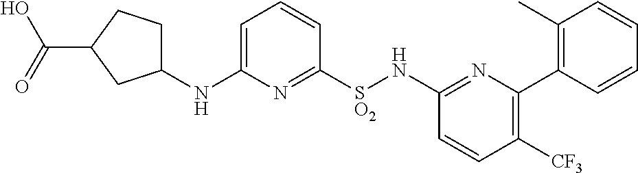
C1=C(NC2CCC(C(=O)O)C2)N=C([SO2]NC2=NC(C3=C(C)C=CC=C3)=C([CF3])C=C2)C=C1
